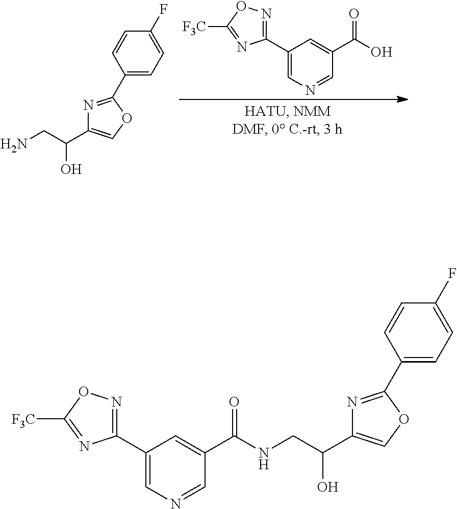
C1(C2=CN=CC(C(O)=O)=C2)=NOC([F3C])=N1.NCC(C1=COC(C2=CC=C(F)C=C2)=N1)O.C1(C2=CN=CC(C(NCC(C3=COC(C4=CC=C(F)C=C4)=N3)O)=O)=C2)=NOC([F3C])=N1
